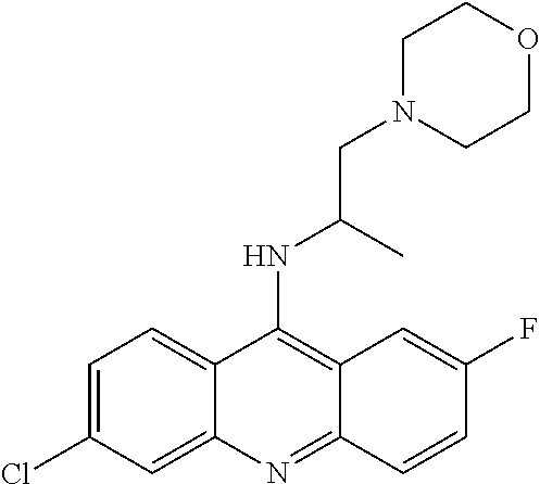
C12=CC=C(Cl)C=C1N=C1C(=C2NC(CN2CCOCC2)C)C=C(F)C=C1
